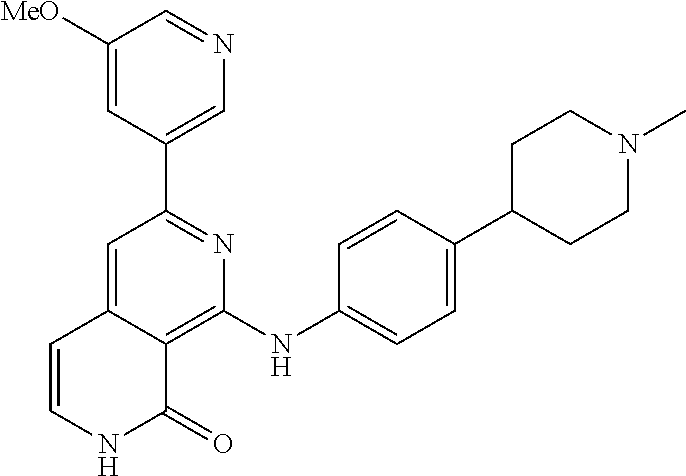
C1(C2=NC(NC3=CC=C(C4CCN(C)CC4)C=C3)=C3C(=C2)C=CNC3=O)=CN=CC([MeO])=C1
